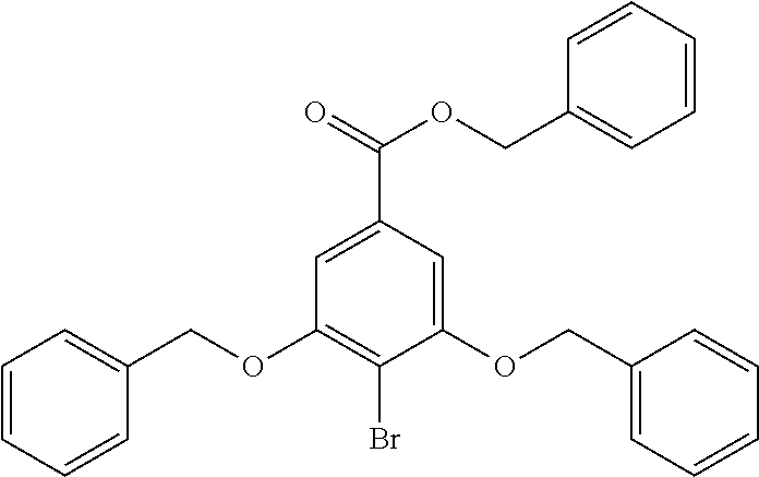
C1=CC=CC(COC2=C(Br)C(OCC3=CC=CC=C3)=CC(C(=O)OCC3=CC=CC=C3)=C2)=C1
